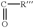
C(=O)[R]
